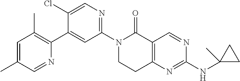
N1(C2=NC=C(Cl)C(C3=C(C)C=C(C)C=N3)=C2)CCC2=C(C1=O)C=NC(NC1(C)CC1)=N2
